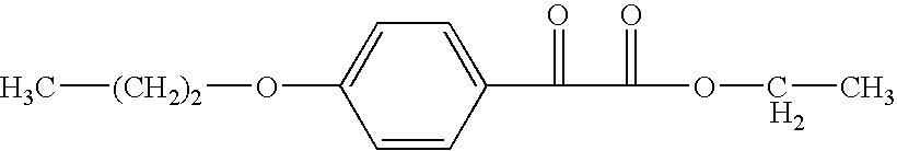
[H2].O(C1=CC=C(C(=O)C(=O)OCC)C=C1)[(CH2)2]C
